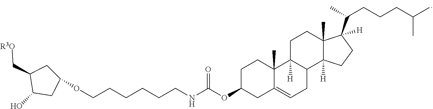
C1C(OC(NCCCCCCOC2CC(C[R3O])C(O)C2)=O)CC2=CCC3C([H])(C2(C)C1)CCC1(C)C3([H])CCC1(C(C)CCCC(C)C)[H]
